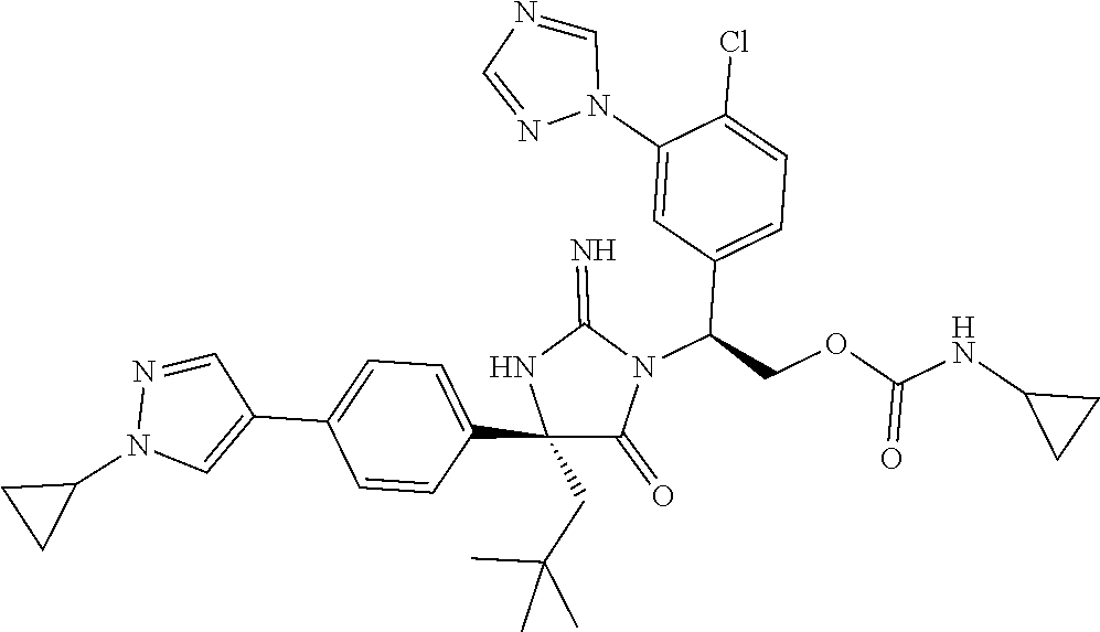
C1(C2=CN(C3CC3)N=C2)=CC=C(C2(CC(C)(C)C)C(=O)N(C(C3=CC=C(Cl)C(N4C=NC=N4)=C3)COC(=O)NC3CC3)C(=N)N2)C=C1
